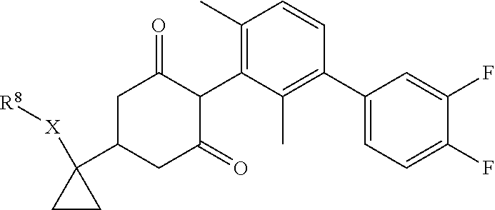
C1(C2=C(C)C(C3C(=O)CC(C4([X][R8])CC4)CC3=O)=C(C)C=C2)=CC=C(F)C(F)=C1
